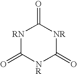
[RN]1C(=O)[NR]C(=O)[NR]C1=O
